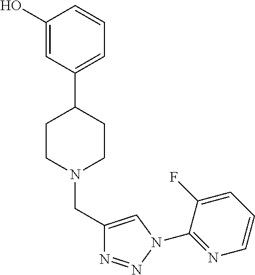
C1(O)=CC(C2CCN(CC3=CN(C4=NC=CC=C4F)N=N3)CC2)=CC=C1
